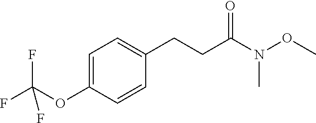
C1=C(OC(F)(F)F)C=CC(CCC(=O)N(C)OC)=C1
